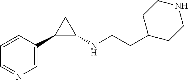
C1=NC=C(C2C(NCCC3CCNCC3)C2)C=C1
